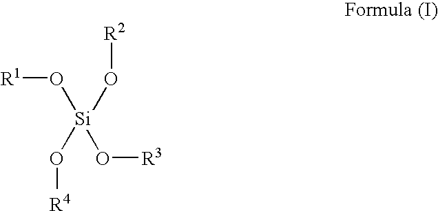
[R1]O[Si](O[R4])(O[R2])O[R3]
